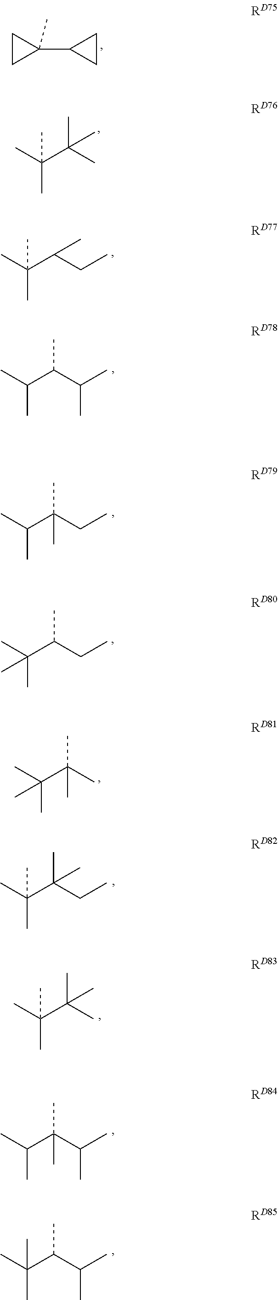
C1(C2CC2)(C)CC1.CC(C(C)(C)C)(C)C.CC(C(CC)C)(C)C.CC(C(C(C)C)C)C.CC(C(CC)(C)C)C.CC(C(CC)C)(C)C.CC(C(C)(C)C)(C)C.CC(C(CC)(C)C)(C)C.CC(C(C)(C)C)(C)C.C(C)(C)(C(C)C)C(C)C.C(C)(C(C)C)C(C)(C)C
